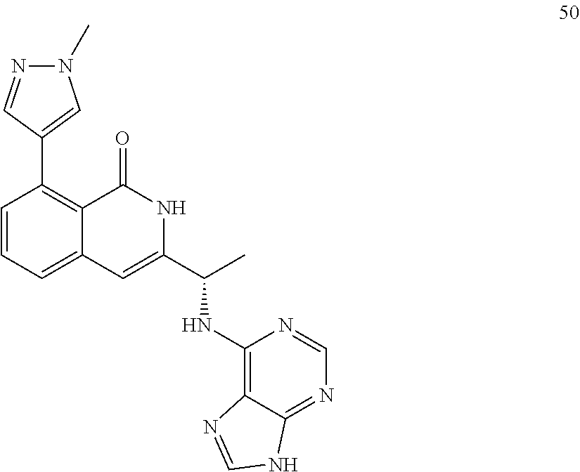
C1=CC=C2C(=C1C1=CN(C)N=C1)C(=O)NC(C(C)NC1=C3C(=NC=N1)NC=N3)=C2
